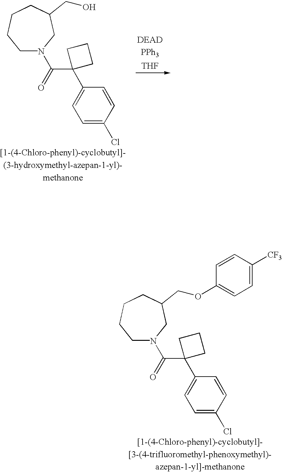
C(C1(C2=CC=C(Cl)C=C2)CCC1)(=O)N1CCCCC(CO)C1.[PPh3].[THF].C(C1(C2=CC=C(Cl)C=C2)CCC1)(=O)N1CCCCC(COC2=CC=C([CF3])C=C2)C1
